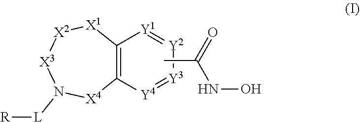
[L](N1[X3][X2][X1]C2=C([Y4]=[Y3][Y2]=[Y1]2)[X4]1)[R].N(O)C(=O)C
